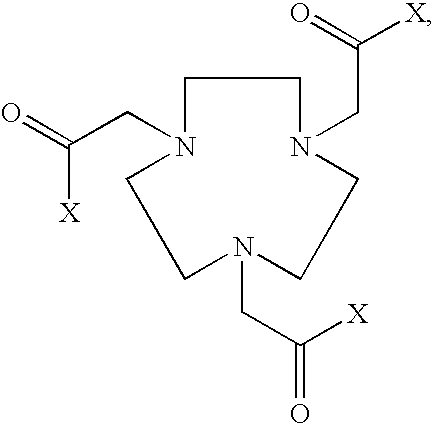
C1CN(CC(=O)[X])CCN(CC([X])=O)CCN1CC(=O)[X]
